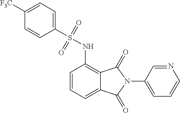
C1=CC=C2C(=C1NS(C1=CC=C([F3C])C=C1)(=O)=O)C(=O)N(C1=CC=CN=C1)C2=O
